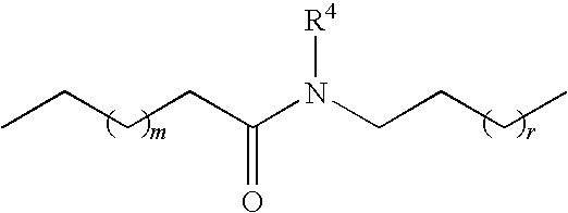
CCCCC(N(CCCC)[R4])=O
